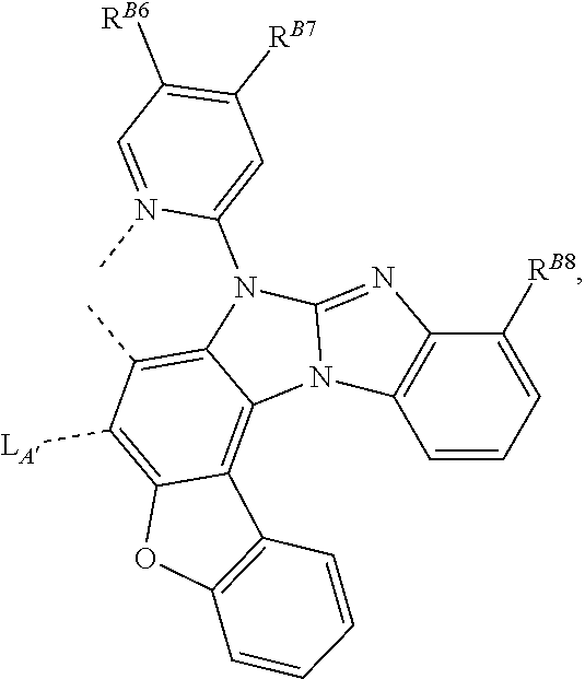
C12=C(C)C([LA])=C3C(=C1N1C(=NC4=C1C=CC=C4[RB8])N2C1=CC([RB7])=C([RB6])C=N1C)C1=C(O3)C=CC=C1
